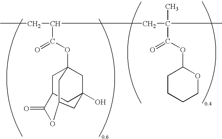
CCC(CC(C)(C)C(OC1CCCCO1)=O)C(OC12CC3CC(O)(C1)CC(C2)OC3=O)=O
